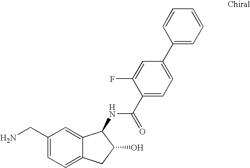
C1(CN)=CC=C2C(=C1)C(NC(C1=CC=C(C3=CC=CC=C3)C=C1F)=O)C(O)C2
